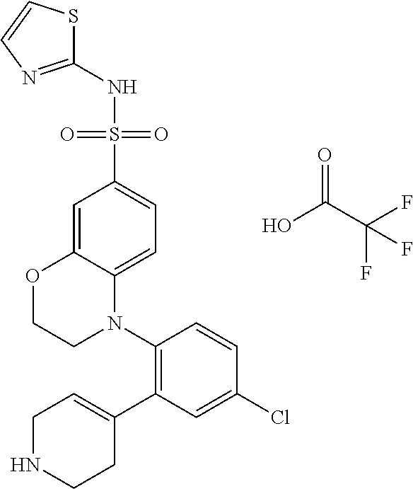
C1(N2C3=CC=C(S(NC4=NC=CS4)(=O)=O)C=C3OCC2)=C(C2=CCNCC2)C=C(Cl)C=C1.OC(C(F)(F)F)=O
